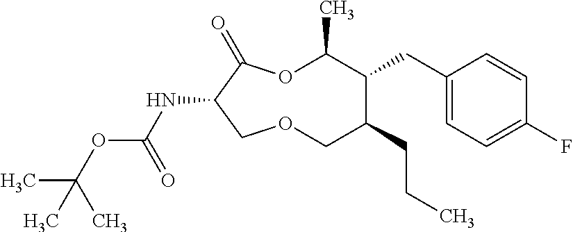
N(C1C(=O)OC(C)C(CC2=CC=C(F)C=C2)C(CCC)COC1)C(OC(C)(C)C)=O
